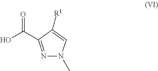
N1=C(C(O)=O)C([R1])=CN1C
